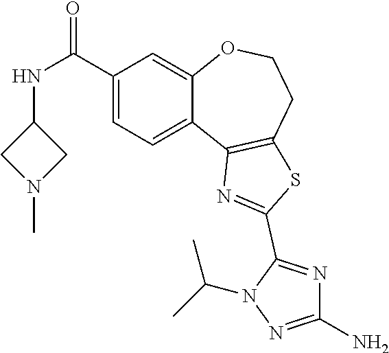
C1(N)=NN(C(C)C)C(C2=NC3=C(CCOC4=CC(C(NC5CN(C)C5)=O)=CC=C43)S2)=N1
